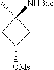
C1([NHBoc])(C)CC([OMs])C1
